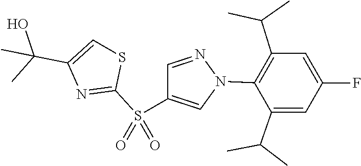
N1=CC(S(C2=NC(C(C)(C)O)=CS2)(=O)=O)=CN1C1=C(C(C)C)C=C(F)C=C1C(C)C
